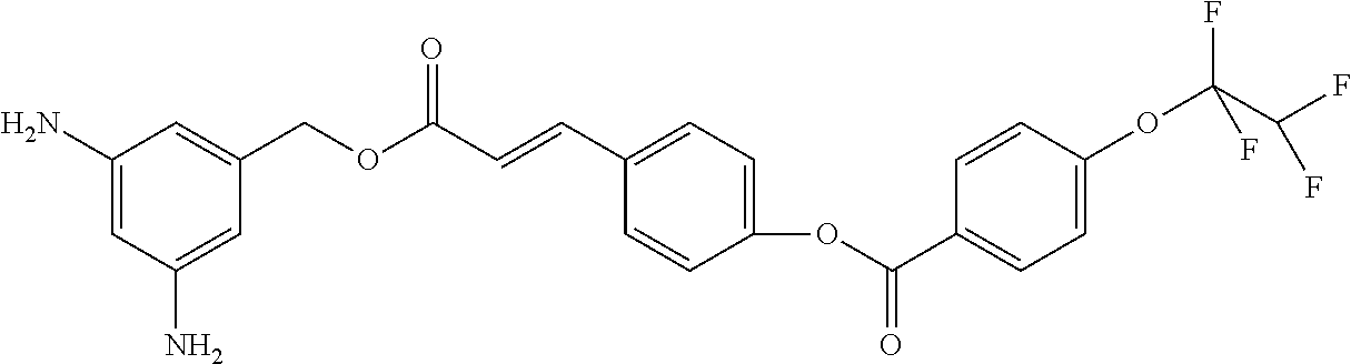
C1(N)=CC(N)=CC(COC(C=CC2=CC=C(OC(=O)C3=CC=C(OC(C(F)F)(F)F)C=C3)C=C2)=O)=C1
